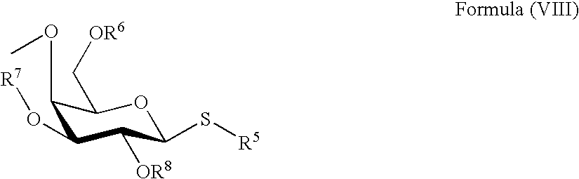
C1(OC)C(O[R7])C([OR8])C(S[R5])OC1C[OR6]
